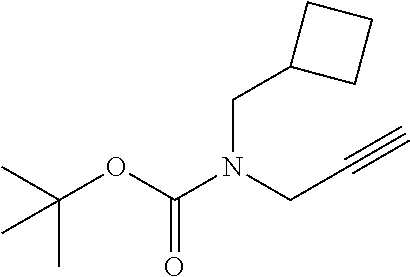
C(C)(OC(=O)N(CC#C)CC1CCC1)(C)C
